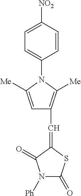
C1=C([NO2])C=CC(N2C([Me])=CC(C=C3SC(=O)N([Ph])C3=O)=C2[Me])=C1
